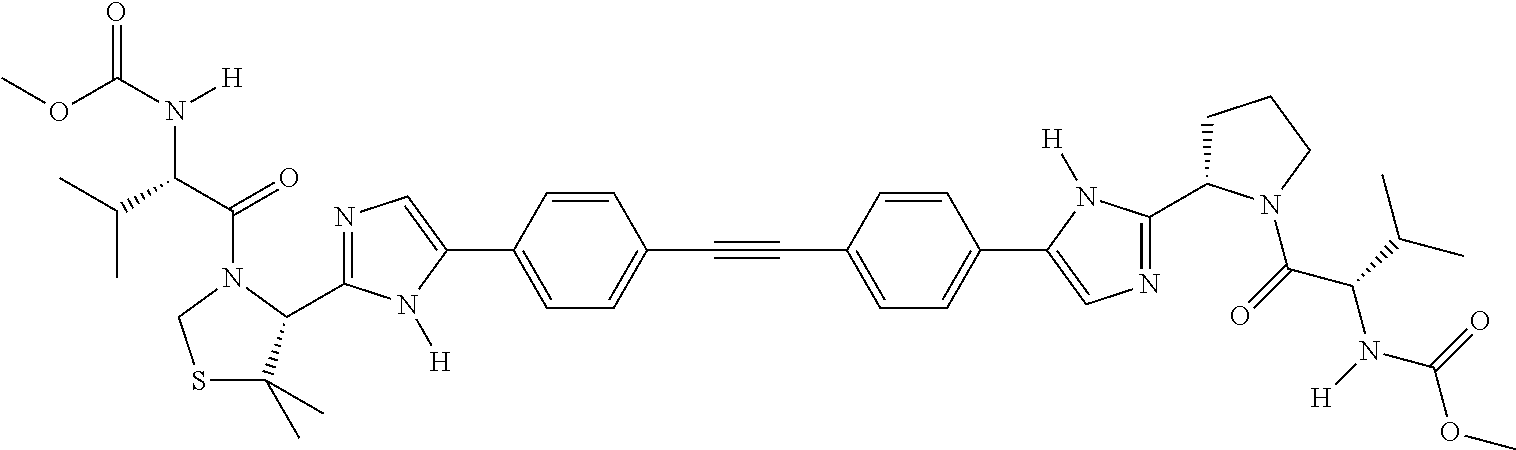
COC(N([H])C(C(=O)N1C(C2=NC=C(C3=CC=C(C#CC4=CC=C(C5=CN=C(C6CCCN6C(=O)C(C(C)C)N([H])C(=O)OC)N5[H])C=C4)C=C3)N2[H])C(C)(C)SC1)C(C)C)=O
